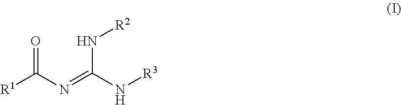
[R1]C(N=C(N[R3])N[R2])=O
